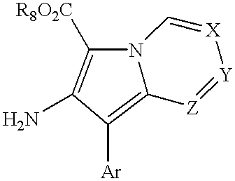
C12=C([Ar])C(N)=C([R8O2C])N1C=[X][Y]=[Z]2
